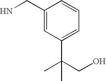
C1(CN)=CC(C(CO)(C)C)=CC=C1
